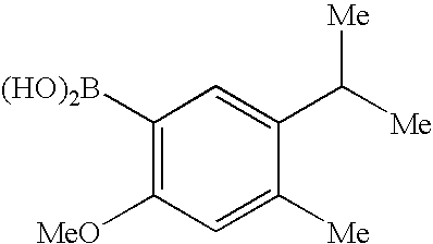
C1([(HO)2B])=C([MeO])C=C([Me])C(C([Me])[Me])=C1
